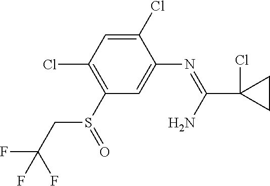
S(C1=C(Cl)C=C(Cl)C(N=C(N)C2(Cl)CC2)=C1)(=O)CC(F)(F)F
